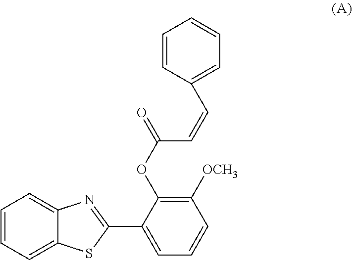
C1=CC=C2C(=C1)N=C(C1=CC=CC([OCH3])=C1OC(C=CC1=CC=CC=C1)=O)S2
